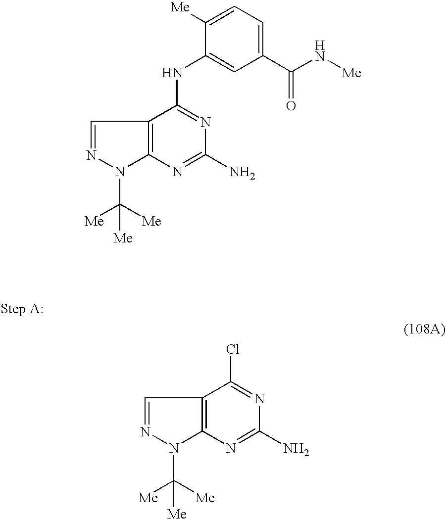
C12=C(N=C(N)N=C1Cl)N(C([Me])([Me])[Me])N=C2.C12=C(N=C(N)N=C1NC1=CC(C(N[Me])=O)=CC=C1[Me])N(C([Me])([Me])[Me])N=C2
